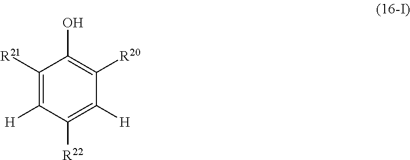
C1([H])=C([R21])C(O)=C([R20])C([H])=C1[R22]
